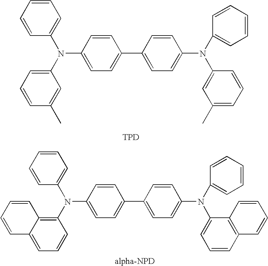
C1=C(C2=CC=C(N(C3=CC(C)=CC=C3)C3=CC=CC=C3)C=C2)C=CC(N(C2=CC=CC=C2)C2=CC=CC(C)=C2)=C1.[TPD].C1=C(C2=CC=C(N(C3=CC=CC4=C3C=CC=C4)C3=CC=CC=C3)C=C2)C=CC(N(C2=CC=CC=C2)C2=C3C(=CC=C2)C=CC=C3)=C1
